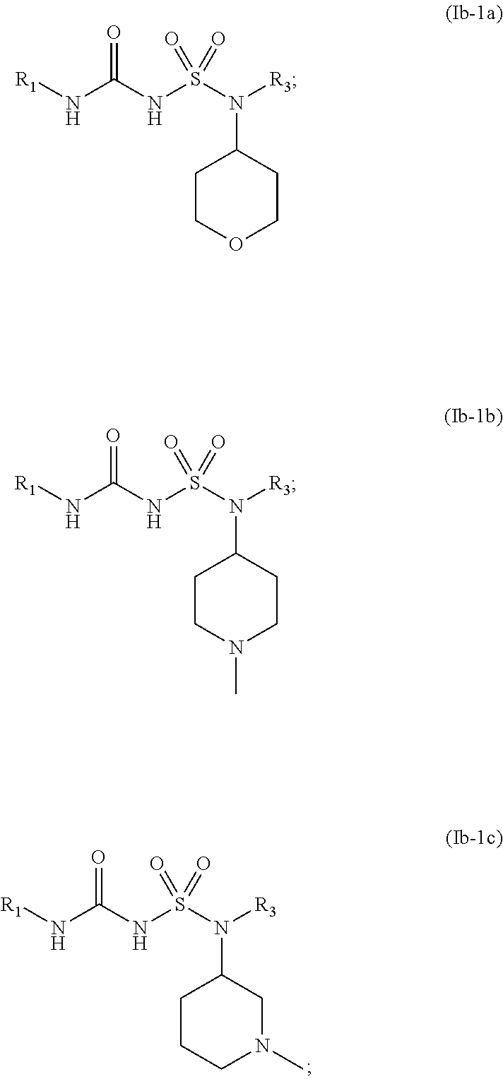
[R1]NC(NS(N([R3])C1CN(C)CCC1)(=O)=O)=O.[R1]NC(NS(N([R3])C1CCOCC1)(=O)=O)=O.[R1]NC(NS(N([R3])C1CCN(C)CC1)(=O)=O)=O
